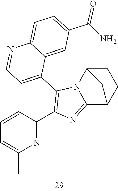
C1=CC(C2=C(C3=CC=NC4=CC=C(C(N)=O)C=C34)N3C(=N2)C2CCC3C2)=NC(C)=C1
